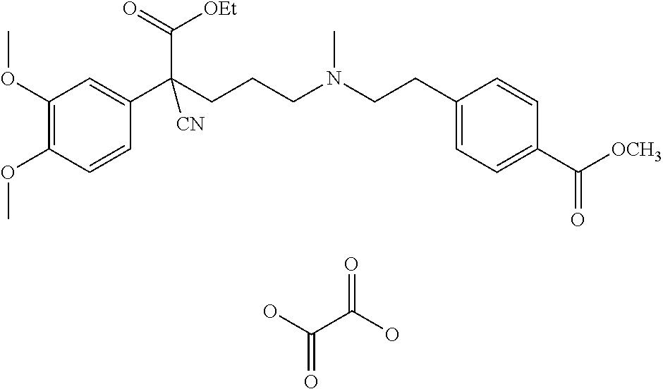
C1(OC)=C(OC)C=CC(C(CCCN(CCC2=CC=C(C(=O)[OCH3])C=C2)C)(C(=O)[OEt])[CN])=C1.OC(C(O)=O)=O
